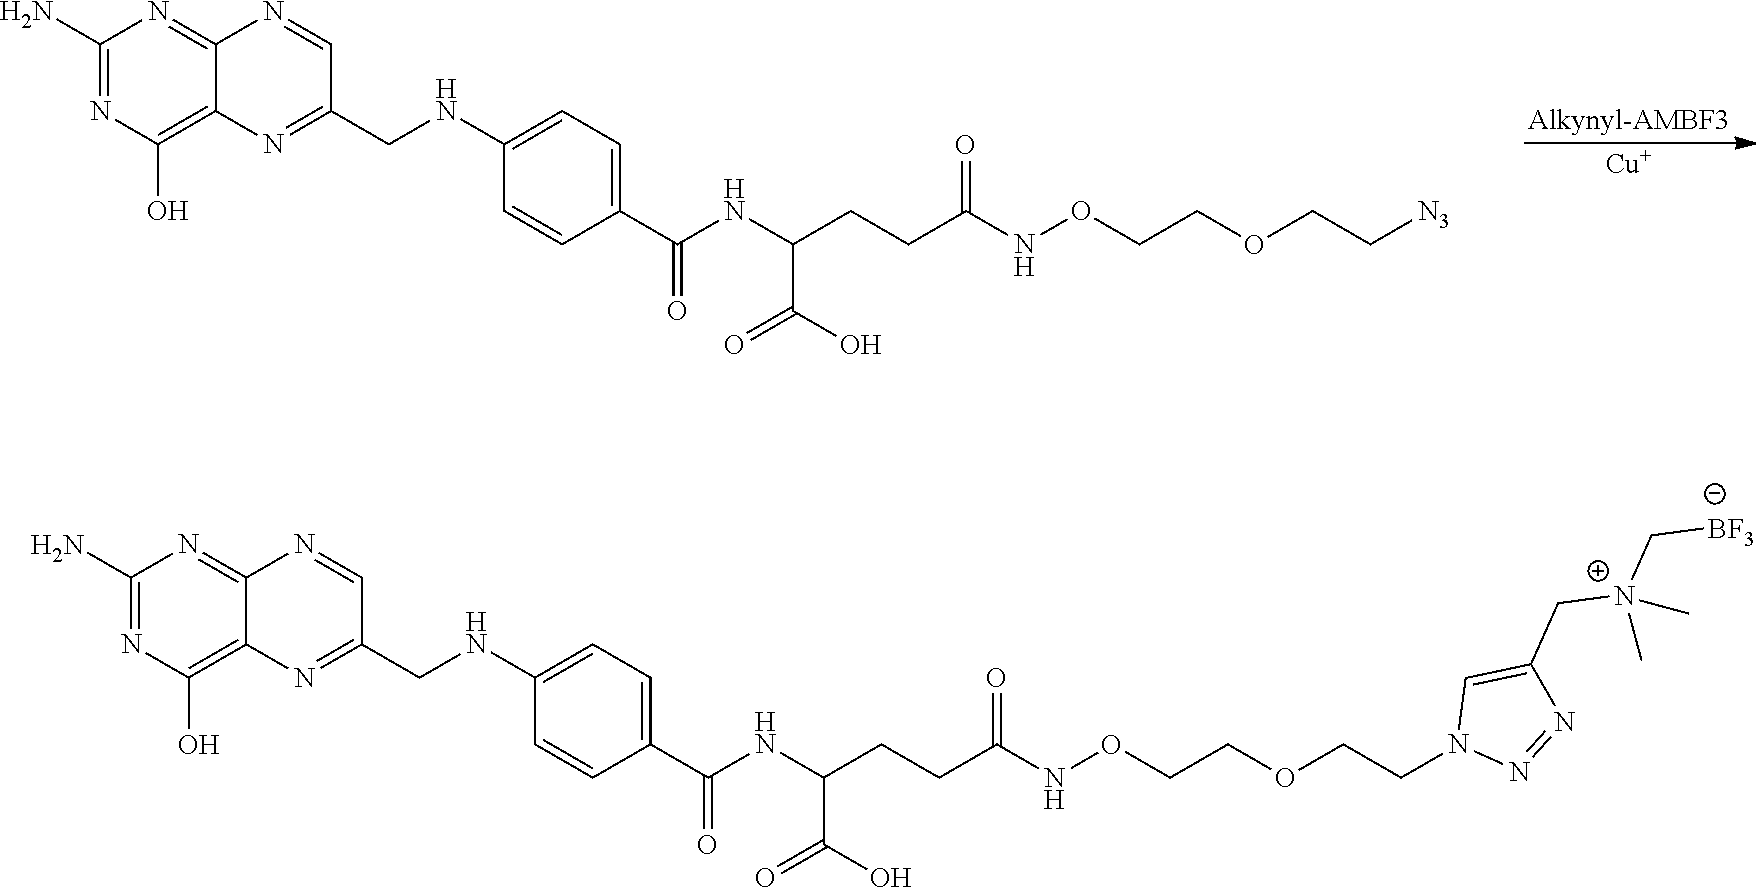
[Cu].C1(N)=NC(O)=C2C(=N1)N=CC(CNC1=CC=C(C(=O)NC(C(=O)O)CCC(=O)NOCCOCC[N3])C=C1)=N2.C1(N)=NC(O)=C2C(=N1)N=CC(CNC1=CC=C(C(=O)NC(C(=O)O)CCC(=O)NOCCOCCN3N=NC(C[N+](C[BF3])(C)C)=C3)C=C1)=N2
